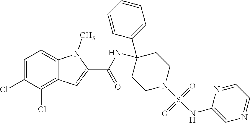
C1=C(Cl)C(Cl)=C2C(=C1)N(C)C(C(NC1(C3=CC=CC=C3)CCN(S(NC3=CN=CC=N3)(=O)=O)CC1)=O)=C2
